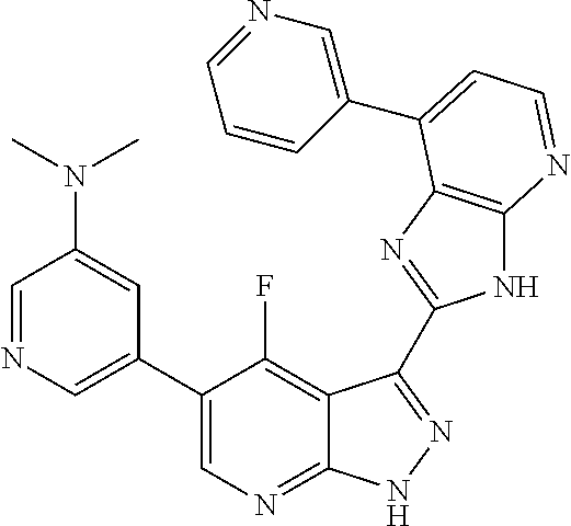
C1=NC=C(C2=CN=C3C(=C2F)C(C2=NC4=C(N2)N=CC=C4C2=CN=CC=C2)=NN3)C=C1N(C)C
